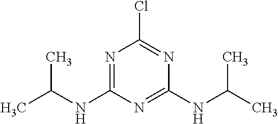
N1=C(NC(C)C)N=C(NC(C)C)N=C1Cl
